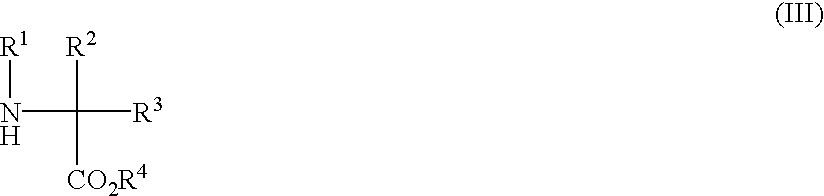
N([R1])C([R2])([CO2R4])[R3]
